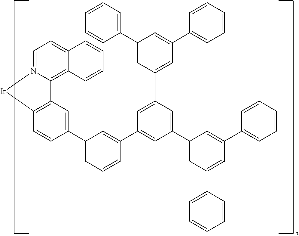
C12=C(C=CC(C3=CC=CC(C4=CC(C5=CC(C6=CC=CC=C6)=CC(C6=CC=CC=C6)=C5)=CC(C5=CC(C6=CC=CC=C6)=CC(C6=CC=CC=C6)=C5)=C4)=C3)=C1)[Ir]N1=CC=C3C(=C21)C=CC=C3
